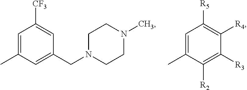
C1=C(C)C=C(CN2CCN(C)CC2)C=C1[CF3].C1=C(C)C([R2])=C([R3])C([R4])=C1[R5]
